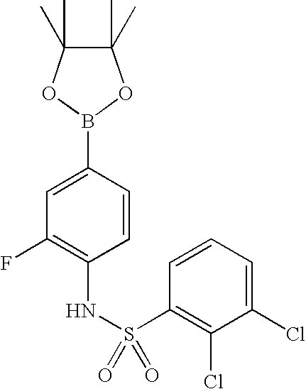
C1=CC(NS(=O)(C2=C(Cl)C(Cl)=CC=C2)=O)=C(F)C=C1B1OC(C)(C)C(C)(C)O1
